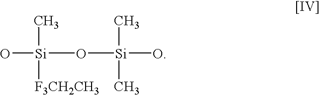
O[Si](O[Si](O)(C)C)(C)[F3CH2CH3]
